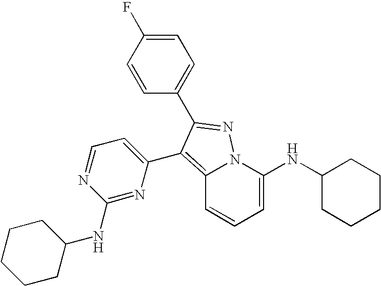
C12=C(C3=CC=NC(NC4CCCCC4)=N3)C(C3=CC=C(F)C=C3)=NN1C(NC1CCCCC1)=CC=C2
